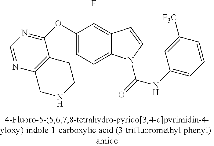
C1(OC2=NC=NC3=C2CCNC3)=CC=C2C(=C1F)C=CN2C(=O)NC1=CC=CC([CF3])=C1
